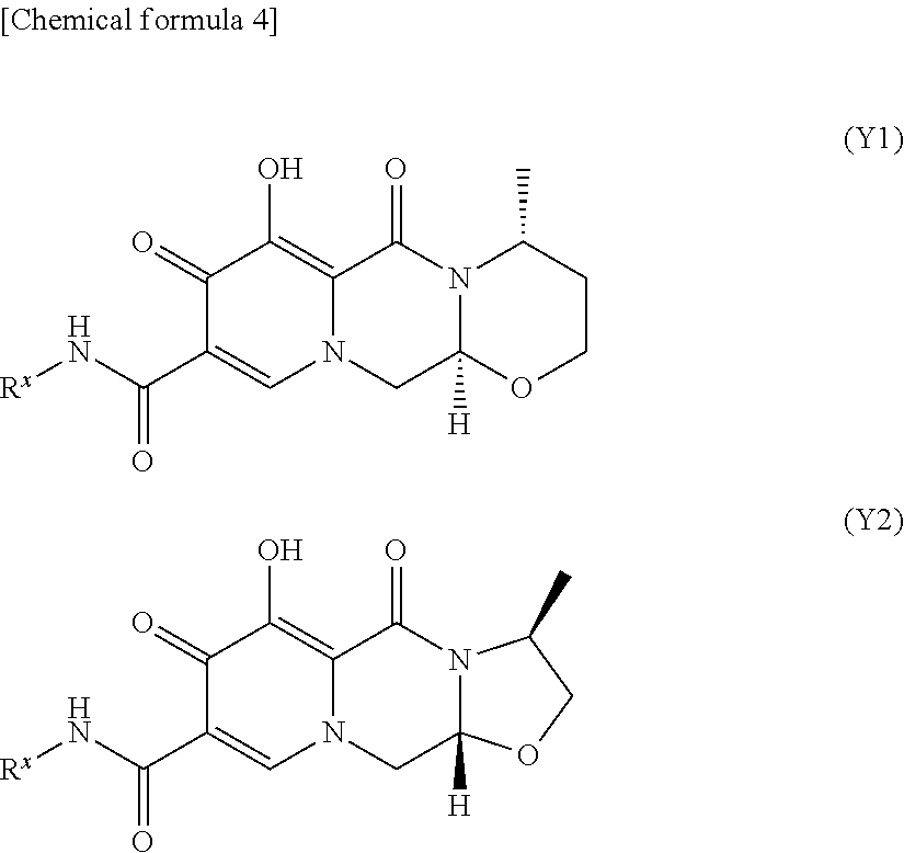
N([Rx])C(C1=CN2C(=C(O)C1=O)C(=O)N1C([H])(C2)OCCC1C)=O.N([Rx])C(C1=CN2C(=C(O)C1=O)C(=O)N1C([H])(C2)OCC1C)=O
